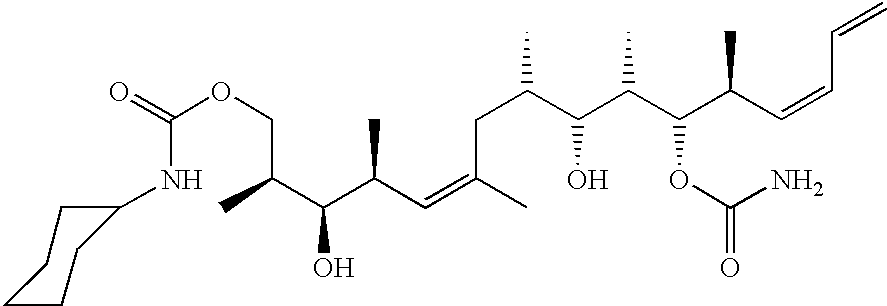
N(C(OCC(C(C(C=C(C)CC(C)C(C(C(C(C=CC=C)C)OC(N)=O)C)O)C)O)C)=O)C1CCCCC1
